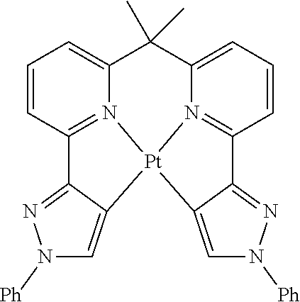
C12=N3C(=CC=C1)C(C)(C)C1=CC=CC4=N1[Pt]3(C1=CN([Ph])N=C41)C1=CN([Ph])N=C21
